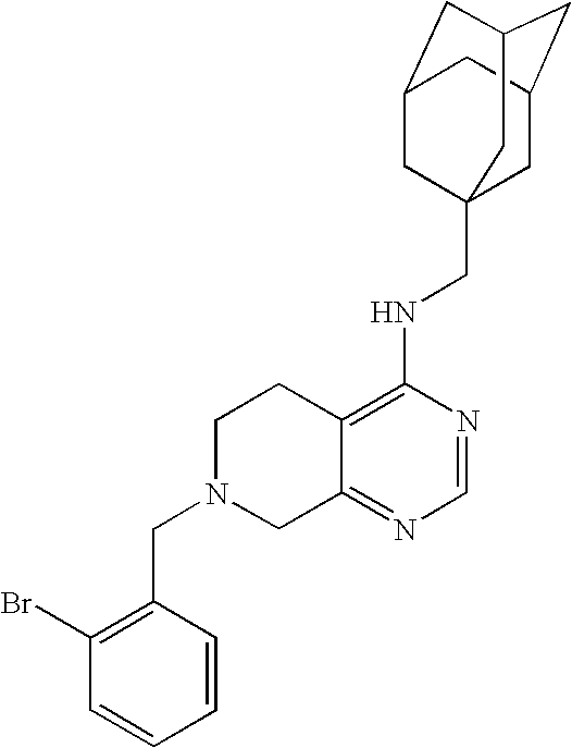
C12=C(NCC34CC5CC(CC(C3)C5)C4)N=CN=C1CN(CC1=C(Br)C=CC=C1)CC2
